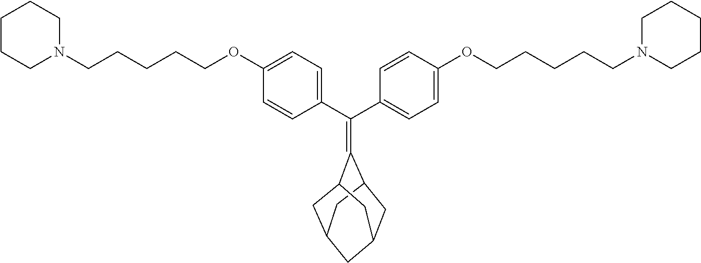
C(C1=CC=C(OCCCCCN2CCCCC2)C=C1)(C1=CC=C(OCCCCCN2CCCCC2)C=C1)=C1C2CC3CC1CC(C2)C3
